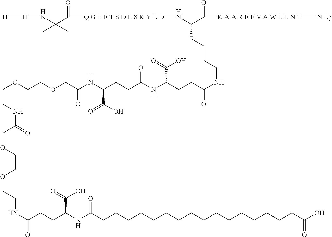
[Q G T F T S D L S K Y L D](NC(CCCCNC(CCC(NC(CCC(NC(COCCOCCNC(COCCOCCNC(CCC(NC(CCCCCCCCCCCCCCCCC(O)=O)=O)C(=O)O)=O)=O)=O)C(=O)O)=O)C(=O)O)=O)C([K A A R E F V A W L L N T][NH2])=O)C(C(C)(C)N[H][H])=O
